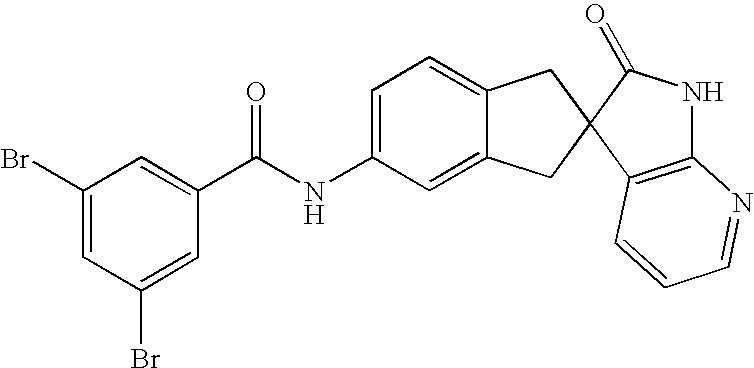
C1=C(NC(=O)C2=CC(Br)=CC(Br)=C2)C=C2C(=C1)CC1(C2)C2=C(NC1=O)N=CC=C2
